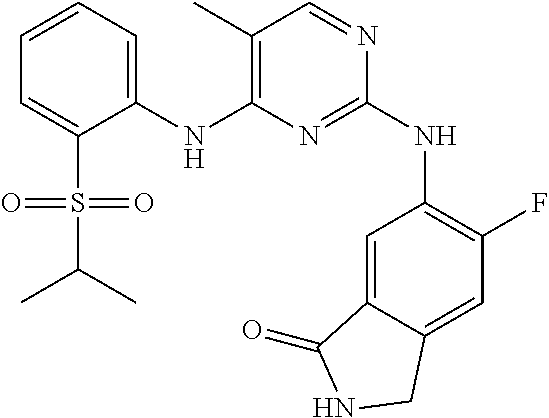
C1(NC2=C(C)C=NC(NC3=C(F)C=C4C(=C3)C(=O)NC4)=N2)=CC=CC=C1S(=O)(=O)C(C)C
